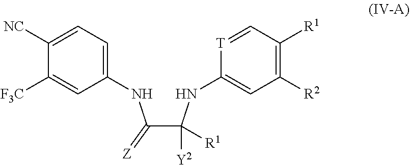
C(C(NC1=CC([R2])=C([R1])C=[T]1)([Y2])[R1])(NC1=CC=C([NC])C([F3C])=C1)=[Z]
